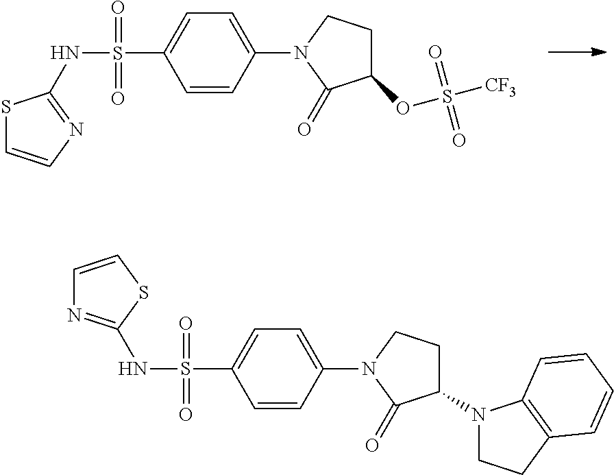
N(S(=O)(=O)C1=CC=C(N2C(=O)C(OS(=O)(=O)[CF3])CC2)C=C1)C1=NC=CS1.N(S(=O)(=O)C1=CC=C(N2C(=O)C(N3CCC4=C3C=CC=C4)CC2)C=C1)C1=NC=CS1
